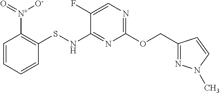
C1(F)=CN=C(OCC2=NN(C)C=C2)N=C1NSC1=C([N+]([O-])=O)C=CC=C1
